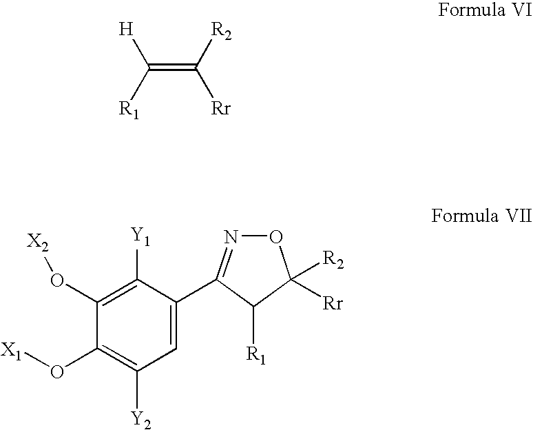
C(=C([R2])[Rr])([R1])[H].C1=C(C2=NOC([R2])([Rr])C2[R1])C([Y1])=C(O[X2])C(O[X1])=C1[Y2]
